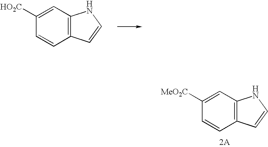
C1([MeO2C])=CC2=C(C=C1)C=CN2.C1([HO2C])=CC2=C(C=C1)C=CN2
